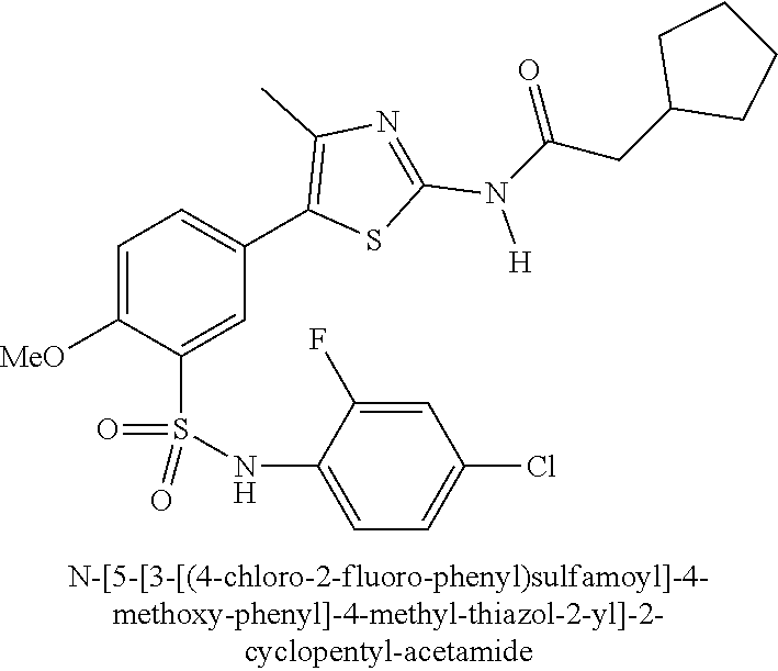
C1=C([MeO])C(S(NC2=CC=C(Cl)C=C2F)(=O)=O)=CC(C2=C(C)N=C(N([H])C(CC3CCCC3)=O)S2)=C1
